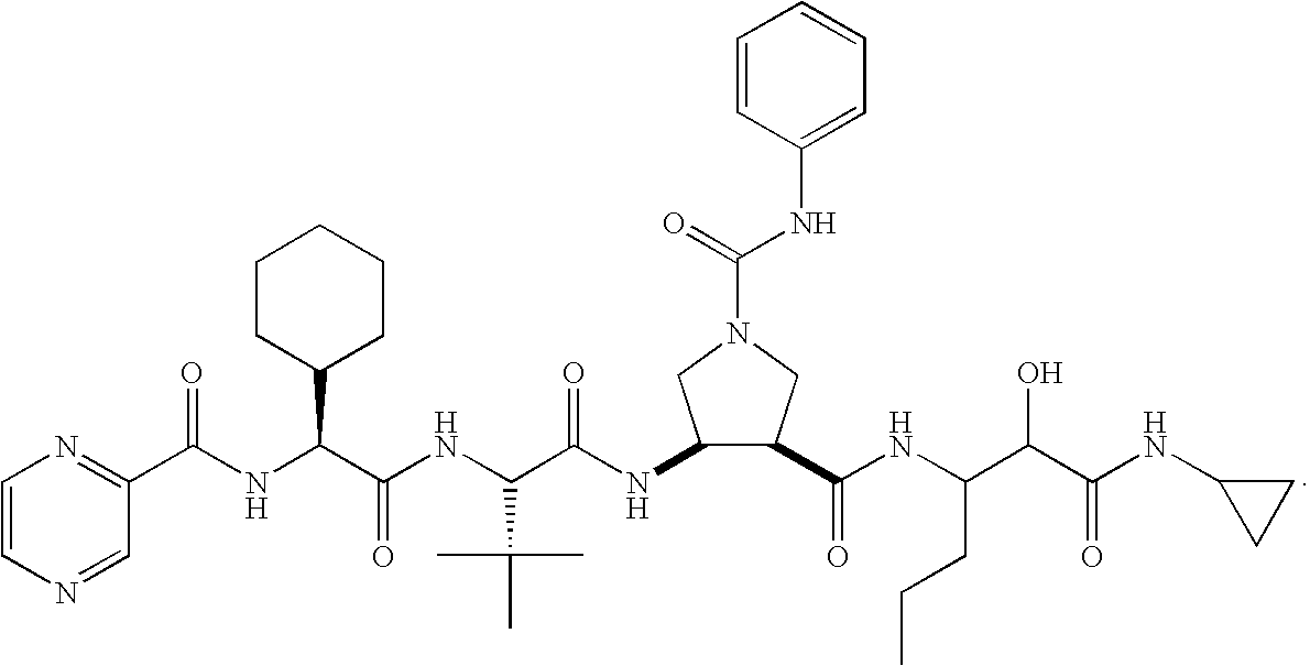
C1=CN=CC(C(NC(C(NC(C(NC2C(C(NC(C(C(NC3CC3)=O)O)CCC)=O)CN(C(=O)NC3=CC=CC=C3)C2)=O)C(C)(C)C)=O)C2CCCCC2)=O)=N1
